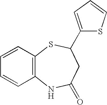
C1=CC2=C(C=C1)SC(C1=CC=CS1)CC(=O)N2
